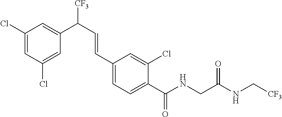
C(CNC(C1=CC=C(C=CC([CF3])C2=CC(Cl)=CC(Cl)=C2)C=C1Cl)=O)(NC[CF3])=O
